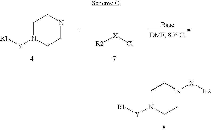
[R1][Y]N1CCN([X][R2])CC1.[R1][Y]N1CCNCC1.[R2][X]Cl
